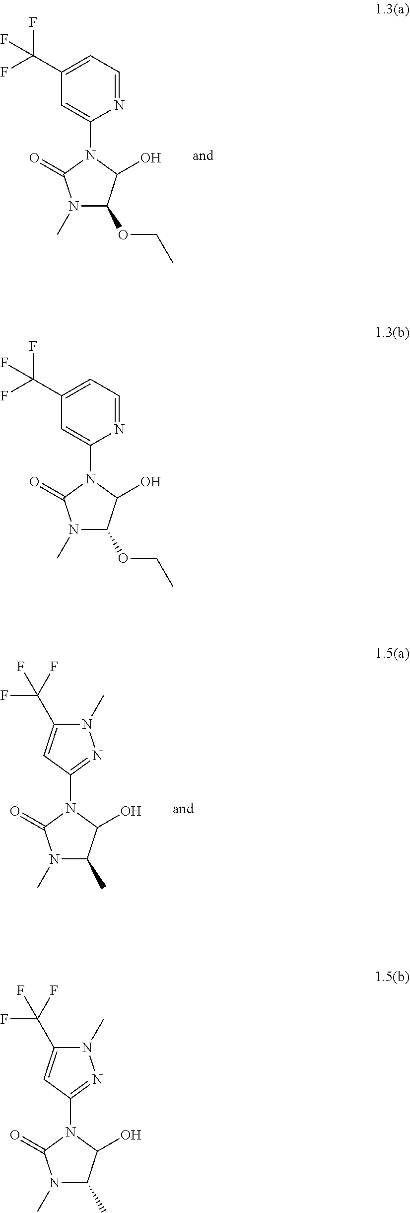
N1=CC=C(C(F)(F)F)C=C1N1C(=O)N(C)C(OCC)C1O.C1(N2C(=O)N(C)C(C)C2O)=NN(C)C(C(F)(F)F)=C1.N1=CC=C(C(F)(F)F)C=C1N1C(=O)N(C)C(OCC)C1O.C1(N2C(=O)N(C)C(C)C2O)=NN(C)C(C(F)(F)F)=C1
